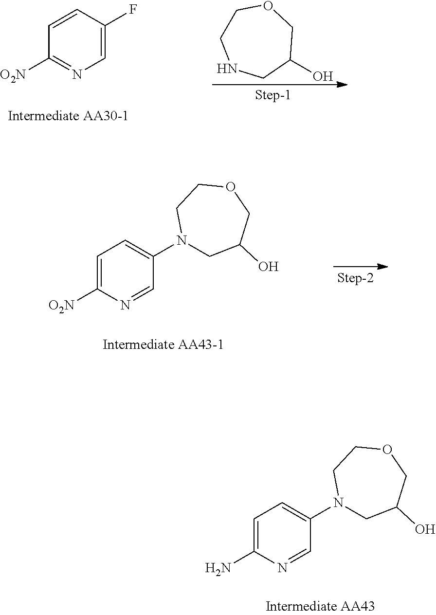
C1=CC(F)=CN=C1[O2N].C1CNCC(O)CO1.C1=C([O2N])N=CC(N2CC(O)COCC2)=C1.C1=C(N)N=CC(N2CC(O)COCC2)=C1
